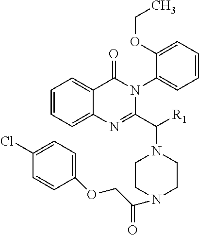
C1=CC=C2C(=C1)C(=O)N(C1=CC=CC=C1OCC)C(C([R1])N1CCN(C(COC3=CC=C(Cl)C=C3)=O)CC1)=N2
